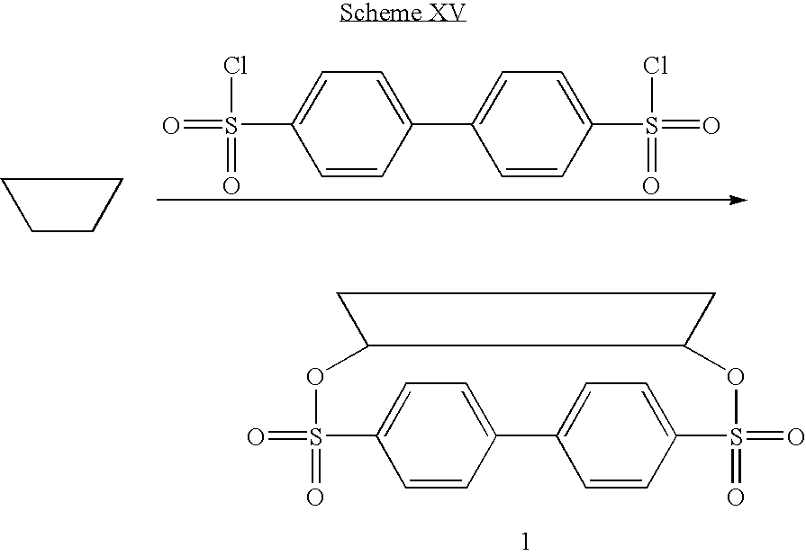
O=S(=O)(Cl)C1=CC=C(C2=CC=C(S(=O)(=O)Cl)C=C2)C=C1.C1CCC1.O=S1(=O)OC2C(OS(=O)(=O)C3=CC=C(C4=CC=C1C=C4)C=C3)CC2
